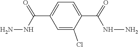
C1(C(NN)=O)=CC=C(C(=O)NN)C(Cl)=C1
